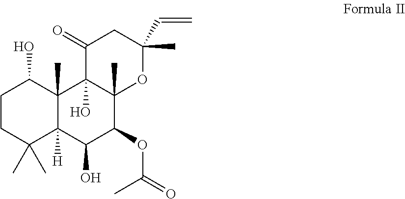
C1CC(C)(C)C2([H])C(C)(C1O)C1(O)C(C)(C(OC(=O)C)C2O)OC(C)(C=C)CC1=O
